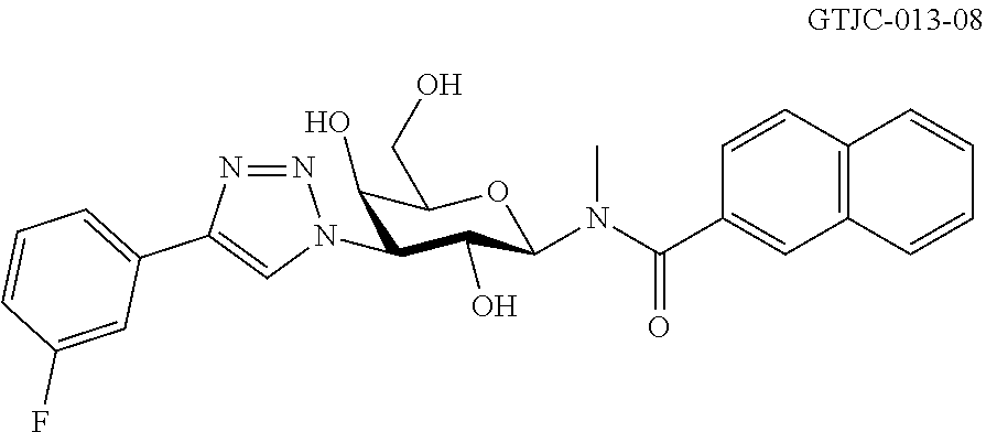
C12=C(C=CC(C(N(C3C(O)C(N4N=NC(C5=CC=CC(F)=C5)=C4)C(O)C(CO)O3)C)=O)=C1)C=CC=C2
